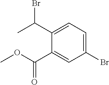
COC(C1=CC(Br)=CC=C1C(C)Br)=O
